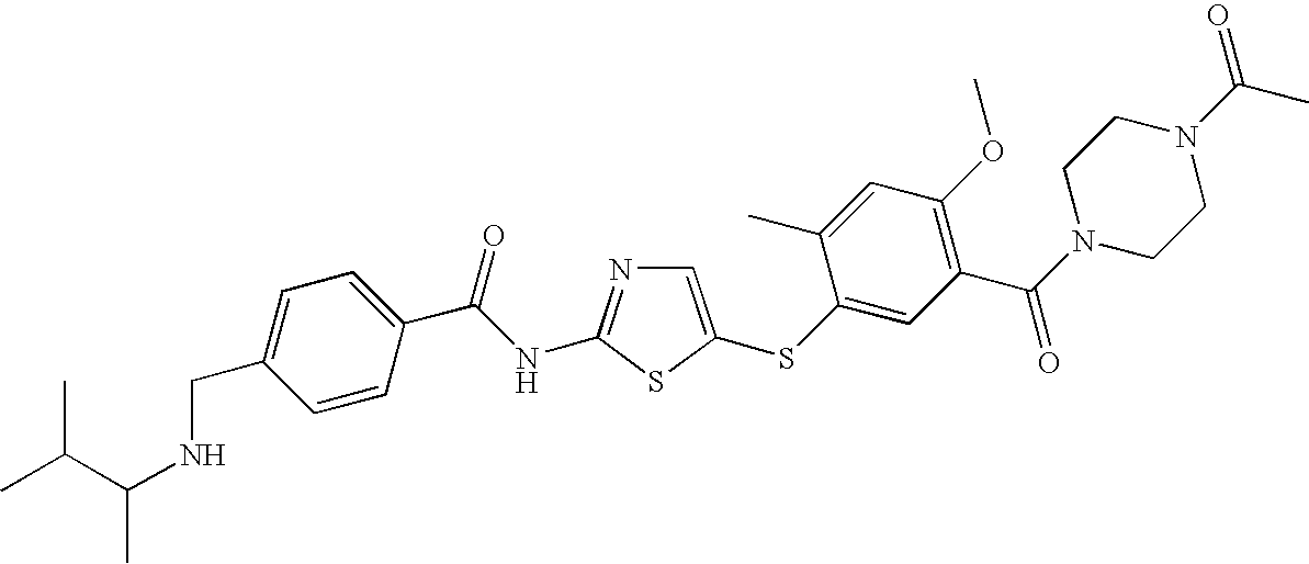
C1=C(SC2=CC(C(N3CCN(C(C)=O)CC3)=O)=C(OC)C=C2C)SC(NC(C2=CC=C(CNC(C)C(C)C)C=C2)=O)=N1
